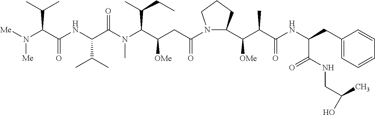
[Me]N(C(C(NC(C(N(C(C(CC(N1C(C(C(C(NC(CC2=CC=CC=C2)C(NCC(C)O)=O)=O)C)[OMe])CCC1)=O)[OMe])C(C)CC)C)=O)C(C)C)=O)C(C)C)[Me]
